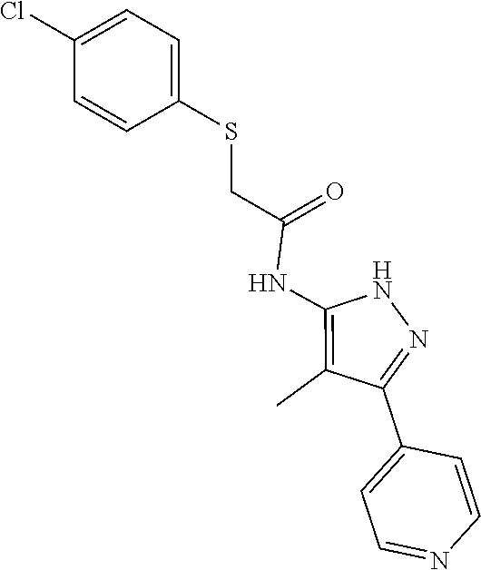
N1C(NC(CSC2=CC=C(Cl)C=C2)=O)=C(C)C(C2=CC=NC=C2)=N1
